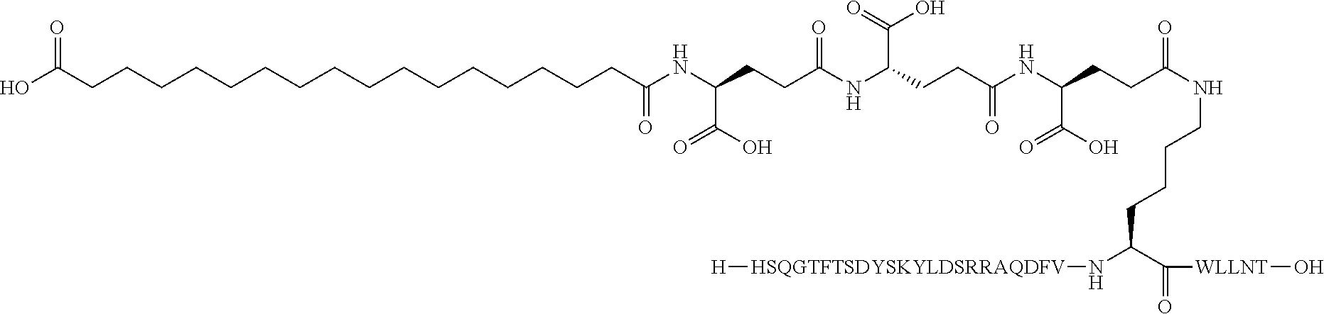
C(CCCNC(CCC(NC(CCC(NC(CCC(NC(CCCCCCCCCCCCCCCCC(O)=O)=O)C(O)=O)=O)C(=O)O)=O)C(O)=O)=O)C(N[HSQGTFTSDYSKYLDSRRAQDFV][H])C([WLLNT]O)=O
